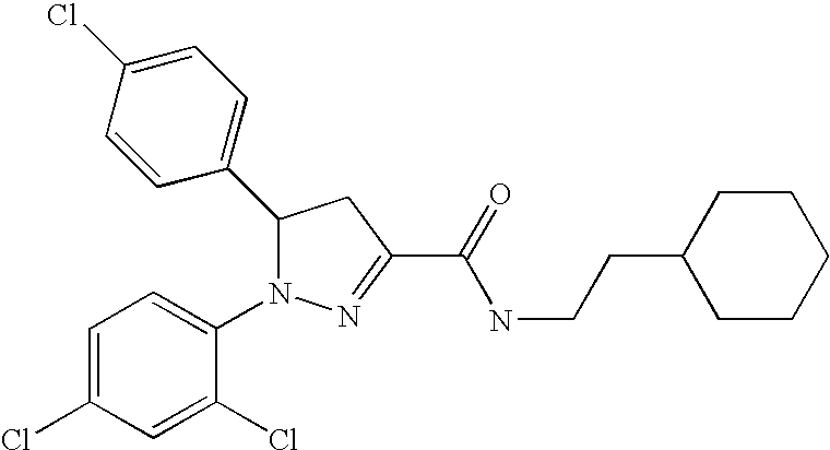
C1(C2N(C3=CC=C(Cl)C=C3Cl)N=C(C(=O)NCCC3CCCCC3)C2)=CC=C(Cl)C=C1
